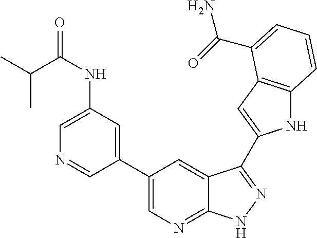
C1(C2=CN=C3C(=C2)C(C2=CC4=C(N2)C=CC=C4C(=O)N)=NN3)=CC(NC(C(C)C)=O)=CN=C1
